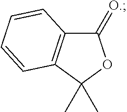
C1(=[O.])C2=C(C(C)(C)O1)C=CC=C2
